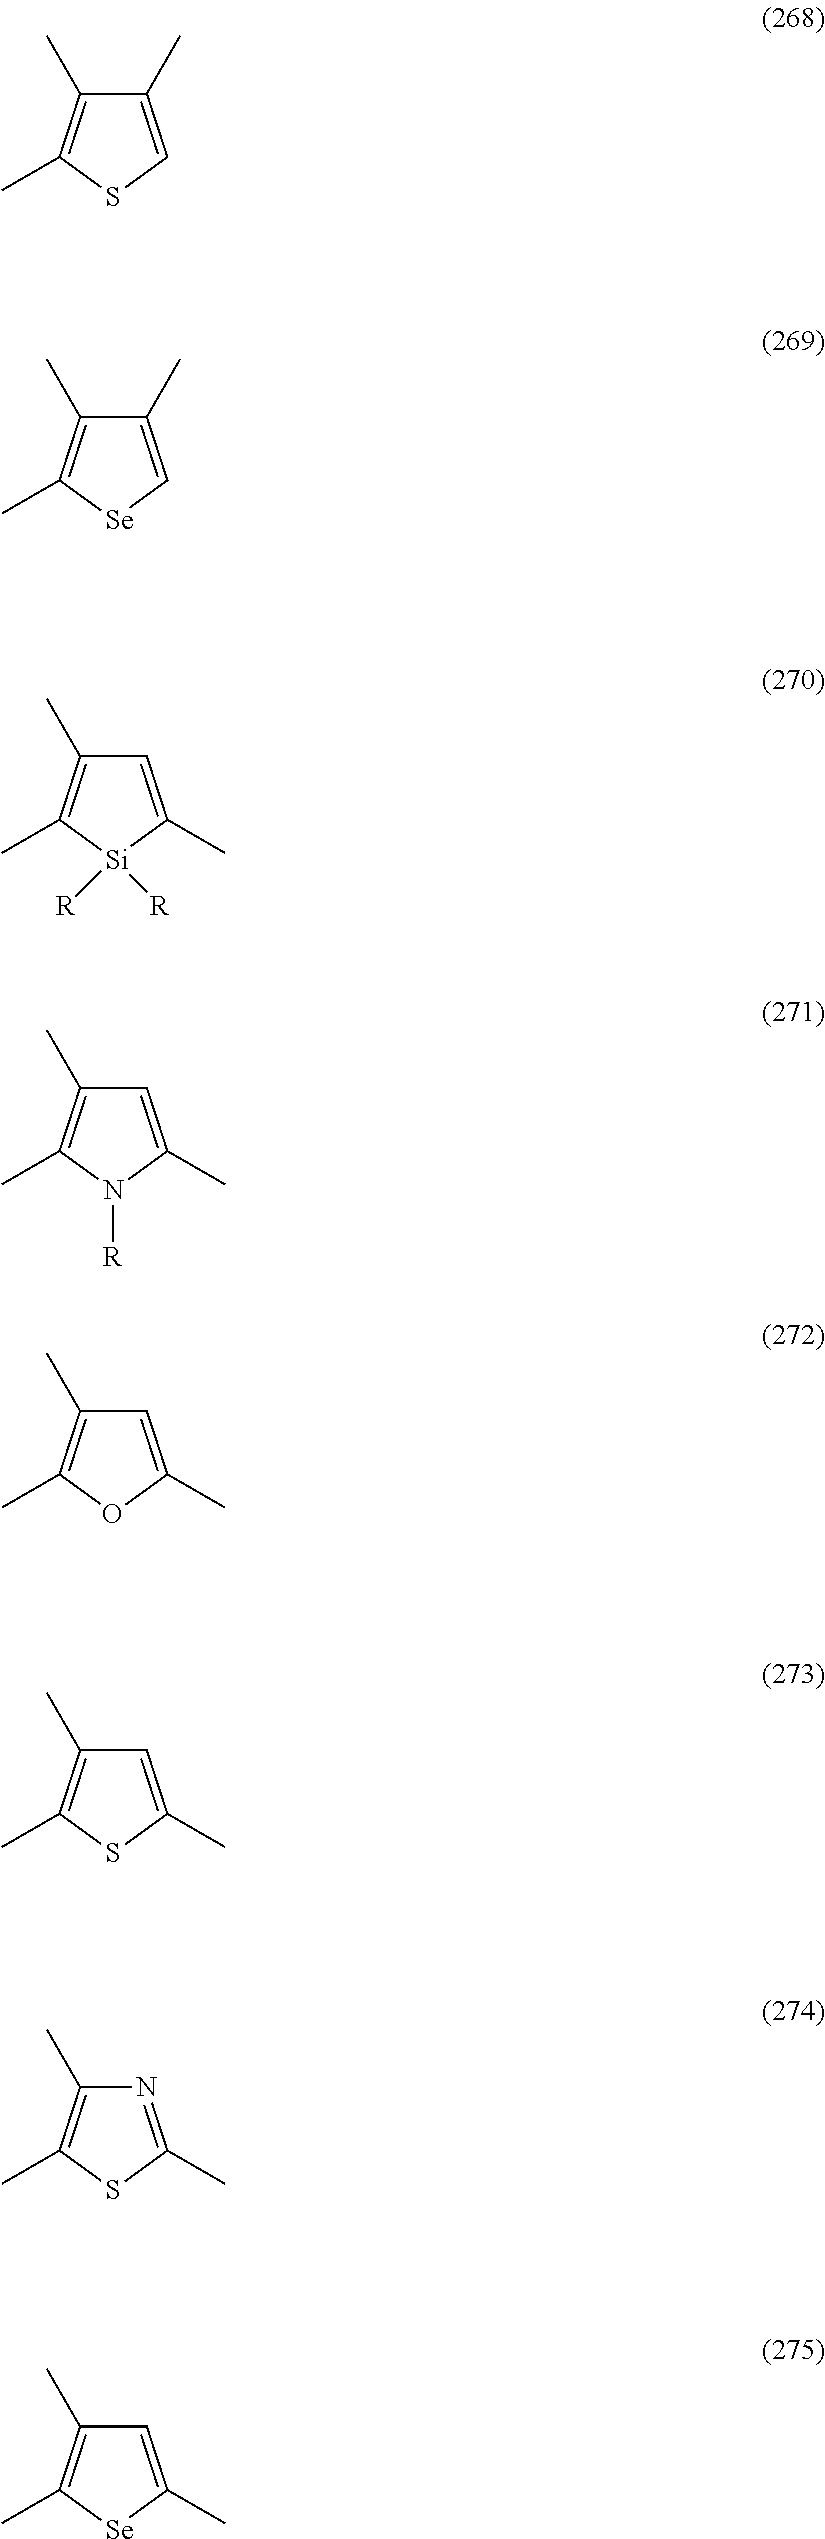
C1(C)=CSC(C)=C1C.C1(C)=C[Se]C(C)=C1C.C1=C(C)[Si]([R])([R])C(C)=C1C.C1=C(C)N([R])C(C)=C1C.C1=C(C)OC(C)=C1C.C1=C(C)SC(C)=C1C.N1=C(C)SC(C)=C1C.C1=C(C)[Se]C(C)=C1C
